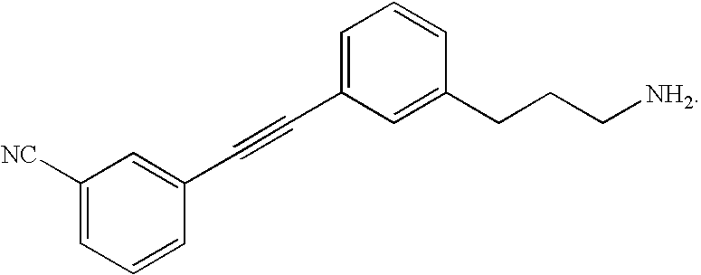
C1([NC])=CC=CC(C#CC2=CC=CC(CCC[NH2])=C2)=C1
